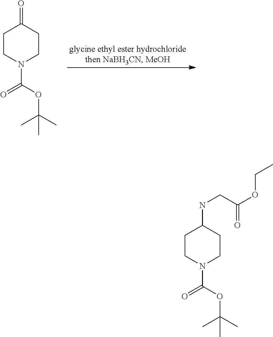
C1CN(C(=O)OC(C)(C)C)CCC1=O.C1CN(C(=O)OC(C)(C)C)CCC1NCC(=O)OCC
